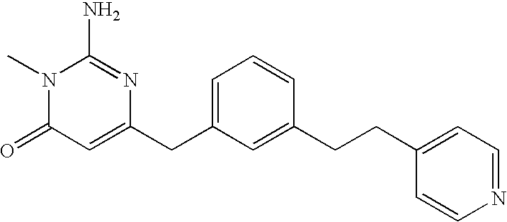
N1(C)C(=O)C=C(CC2=CC=CC(CCC3=CC=NC=C3)=C2)N=C1N
